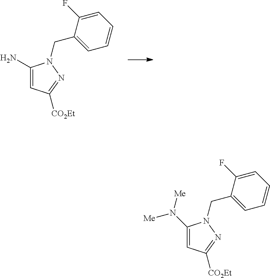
N(C1=CC([CO2Et])=NN1CC1=CC=CC=C1F)([Me])[Me].NC1=CC([CO2Et])=NN1CC1=CC=CC=C1F
